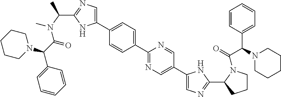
C1(C(N(C(C(C2=CC=CC=C2)N2CCCCC2)=O)C)C)=NC=C(C2=CC=C(C3=NC=C(C4=CN=C(C5CCCN5C(=O)C(C5=CC=CC=C5)N5CCCCC5)N4)C=N3)C=C2)N1
